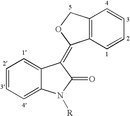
C12=C(C=CC=C1)C(=C1C3=CC=CC=C3N([R])C1=O)OC2
